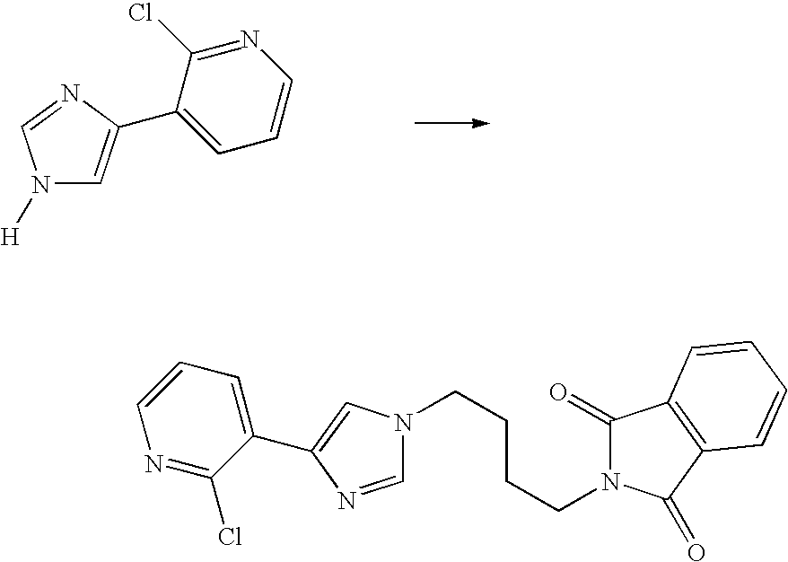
N1([H])C=C(C2=CC=CN=C2Cl)N=C1.C1=NC(C2=CC=CN=C2Cl)=CN1CCCCN1C(=O)C2=C(C1=O)C=CC=C2
